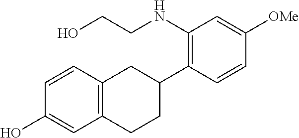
C1(C2CC3=C(CC2)C=C(O)C=C3)=C(NCCO)C=C([OMe])C=C1
